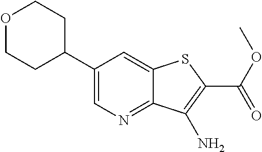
C12=CC(C3CCOCC3)=CN=C1C(N)=C(C(OC)=O)S2
